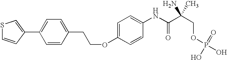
C1(C2=CSC=C2)=CC=C(CCOC2=CC=C(NC(C(COP(O)(=O)O)(N)C)=O)C=C2)C=C1
